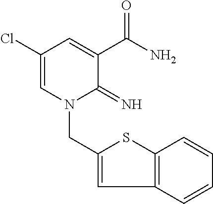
C1(Cl)=CN(CC2=CC3=C(S2)C=CC=C3)C(=N)C(C(N)=O)=C1
